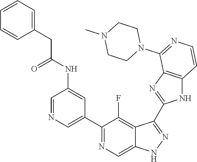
C1=NC=C(C2=NC=C3C(=C2F)C(C2=NC4=C(N2)C=CN=C4N2CCN(C)CC2)=NN3)C=C1NC(CC1=CC=CC=C1)=O
